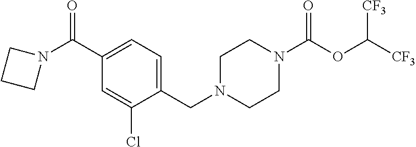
C1=C(C(N2CCC2)=O)C=C(Cl)C(CN2CCN(C(OC([CF3])[CF3])=O)CC2)=C1
